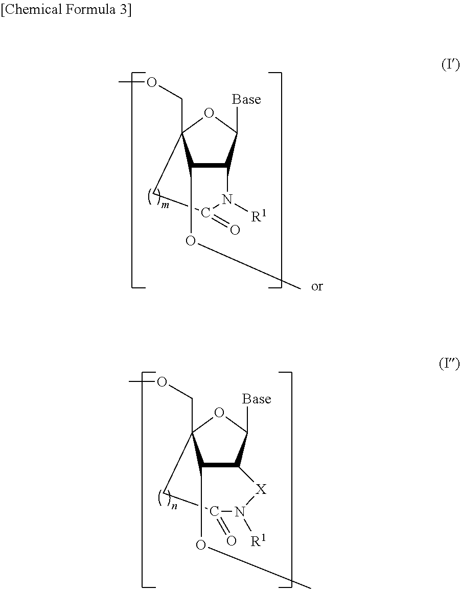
C1(OC)C2C([Base])OC1(COC)CC(=O)N2[R1].C1(OC)C2C([Base])OC1(COC)CC(=O)N([R1])[X]2
